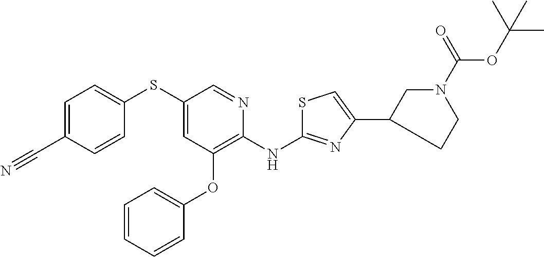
S(C1=CC(OC2=CC=CC=C2)=C(NC2=NC(C3CCN(C(=O)OC(C)(C)C)C3)=CS2)N=C1)C1=CC=C(C#N)C=C1
